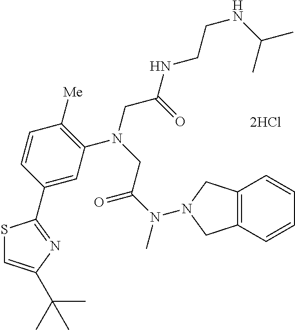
[2HCl].C1=C(C2=NC(C(C)(C)C)=CS2)C=CC([Me])=C1N(CC(NCCNC(C)C)=O)CC(N(C)N1CC2=C(C=CC=C2)C1)=O
